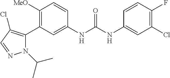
C1([OMe])=C(C2=C(Cl)C=NN2C(C)C)C=C(NC(=O)NC2=CC(Cl)=C(F)C=C2)C=C1
